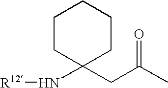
N(C1(CC(C)=O)CCCCC1)[R12]
